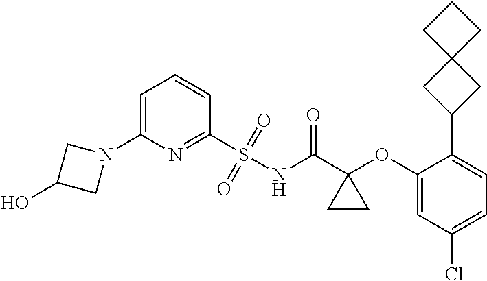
C1=C(N2CC(O)C2)N=C(S(NC(C2(OC3=CC(Cl)=CC=C3C3CC4(C3)CCC4)CC2)=O)(=O)=O)C=C1
